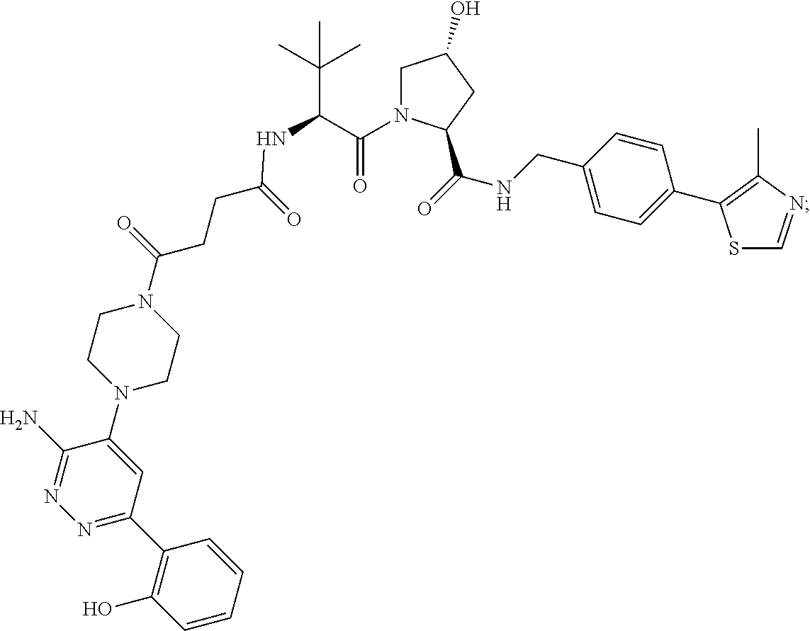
C1N(C(C(NC(CCC(N2CCN(C3=CC(C4=C(O)C=CC=C4)=NN=C3N)CC2)=O)=O)C(C)(C)C)=O)C(C(NCC2=CC=C(C3=C(C)N=CS3)C=C2)=O)CC1O
